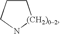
C1CCN[(CH2)02]1
